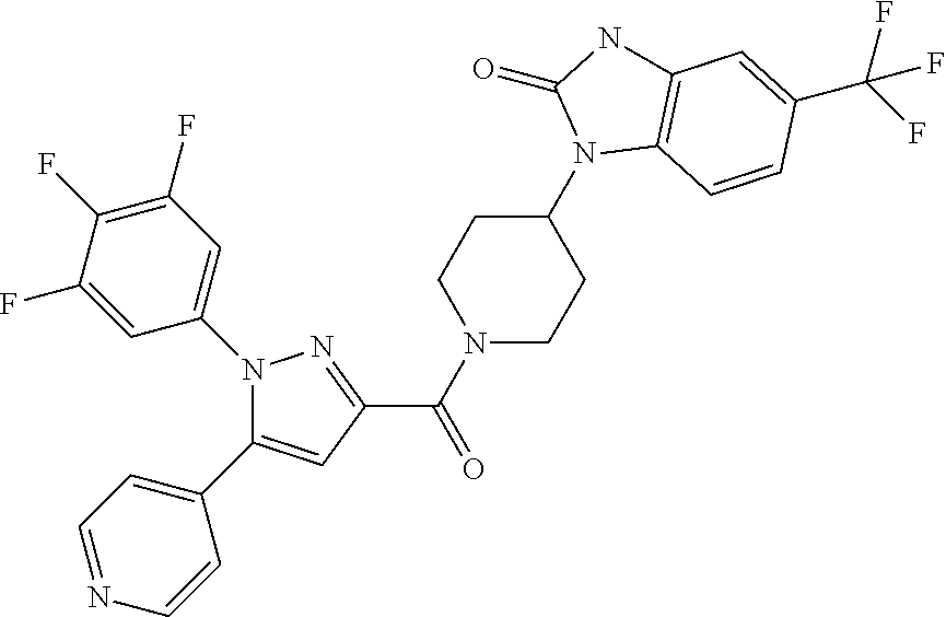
C1(C(N2CCC(N3C4=C(NC3=O)C=C(C(F)(F)F)C=C4)CC2)=O)=NN(C2=CC(F)=C(F)C(F)=C2)C(C2=CC=NC=C2)=C1
